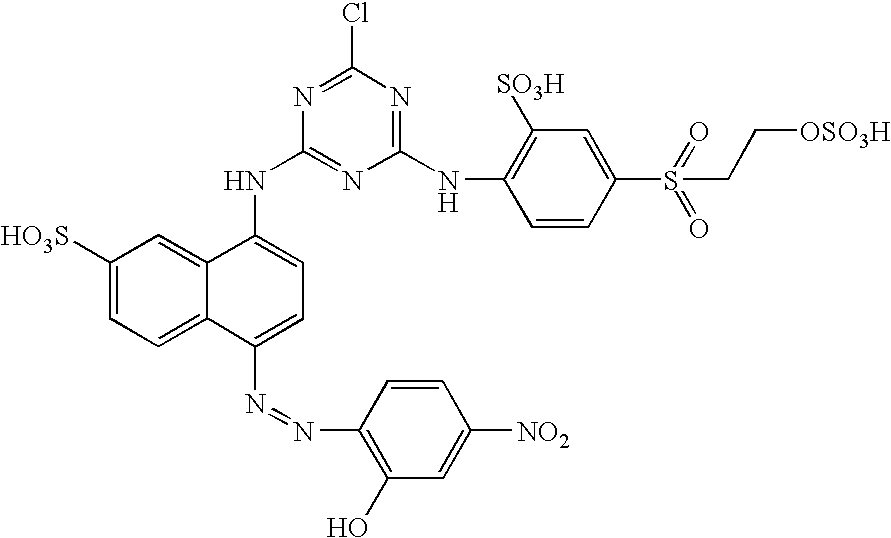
C1([HO3S])=CC=C2C(=C1)C(NC1=NC(NC3=C([SO3H])C=C(S(CC[OSO3H])(=O)=O)C=C3)=NC(Cl)=N1)=CC=C2N=NC1=C(O)C=C([NO2])C=C1
